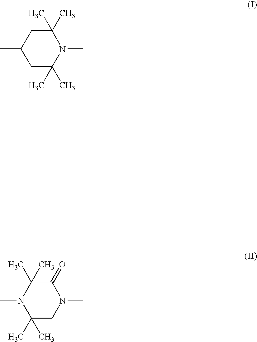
C1(C)(C)CC(C)CC(C)(C)N1C.C1(C)(C)C(=O)N(C)CC(C)(C)N1C
